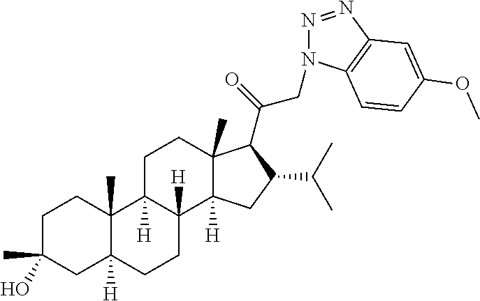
C1C(C)(O)CC2([H])C(C)(C1)C1([H])C([H])(CC2)C2([H])C(C)(CC1)C(C(CN1N=NC3=C1C=CC(OC)=C3)=O)C(C(C)C)C2
